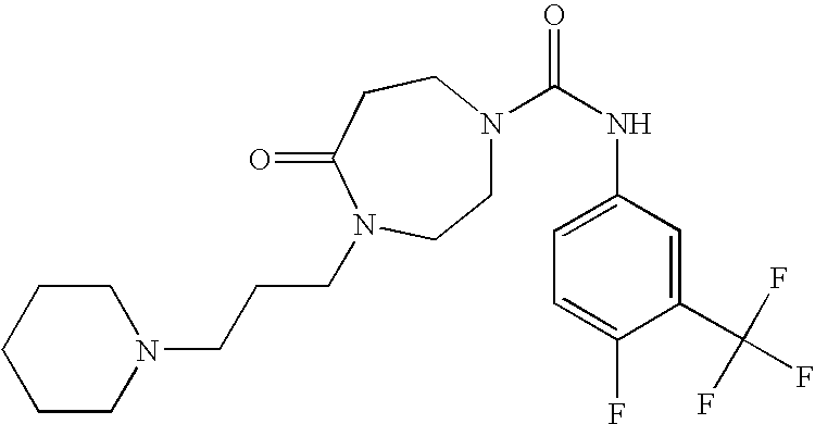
C1CCCCN1CCCN1C(=O)CCN(C(NC2=CC=C(F)C(C(F)(F)F)=C2)=O)CC1
